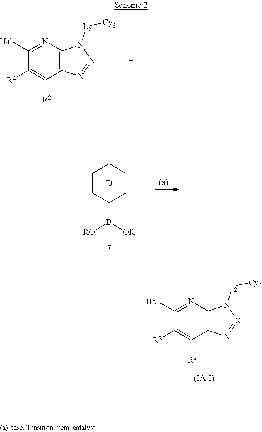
C1([R2])=C([R2])C2=C(N=C1[Hal])N([L2][Cy2])[X]=N2.C1CC(B([RO])[OR])CCC1.[D].C1([R2])=C([R2])C2=C(N=C1[Hal])N([L2][Cy2])[X]=N2.[(IA-I)]
